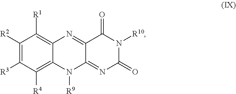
[R9]N1C2=NC(=O)N([R10])C(=O)C2=NC2=C([R1])C([R2])=C([R3])C([R4])=C12
